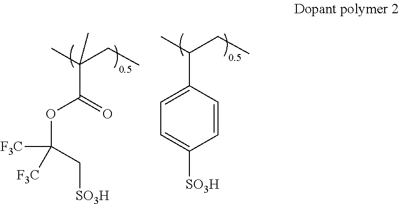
CC(CC)(C(OC(C[SO3H])([F3C])[F3C])=O)C.CC(CC)C1=CC=C([SO3H])C=C1
